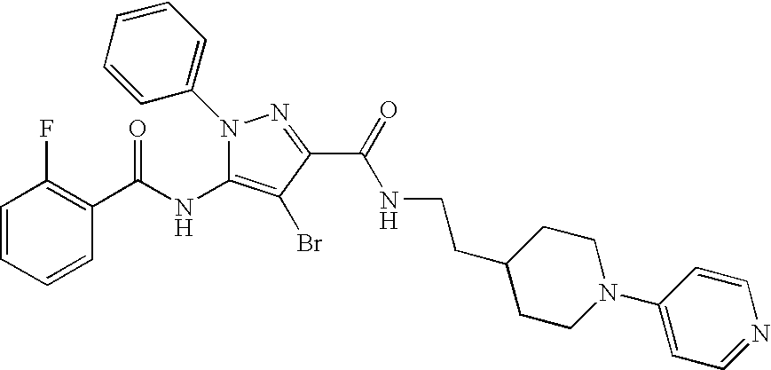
C1=CC=CC(C(NC2=C(Br)C(C(=O)NCCC3CCN(C4=CC=NC=C4)CC3)=NN2C2=CC=CC=C2)=O)=C1F
